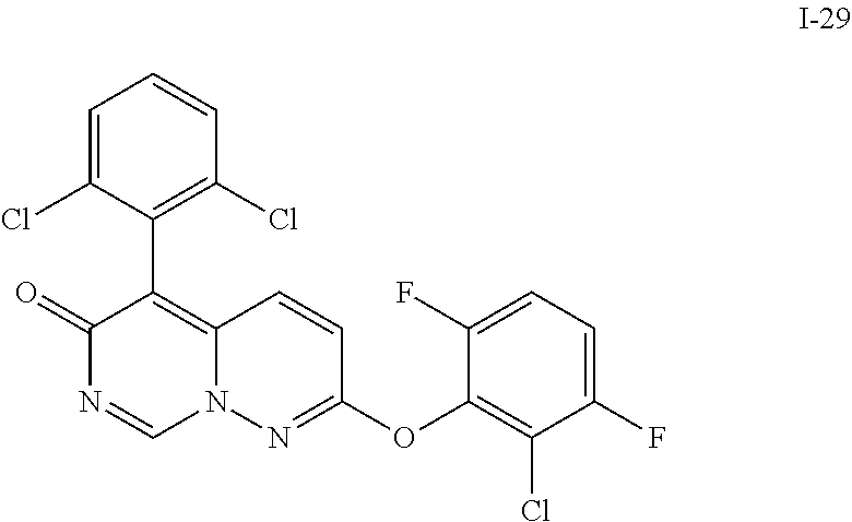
C1=C(Cl)C(C2=C3N(C=NC2=O)N=C(OC2=C(Cl)C(F)=CC=C2F)C=C3)=C(Cl)C=C1
